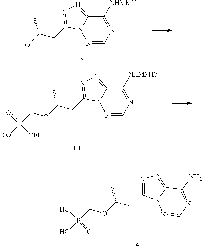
N1=CN=C([NHMMTr])C2=NN=C(CC(O)C)N12.N1=CN=C([NHMMTr])C2=NN=C(CC(OCP(=O)([OEt])[EtO])C)N12.N1=CN=C(N)C2=NN=C(CC(OCP(O)(=O)O)C)N12
